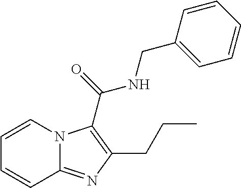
C1=CN2C(=NC(CCC)=C2C(=O)NCC2=CC=CC=C2)C=C1
